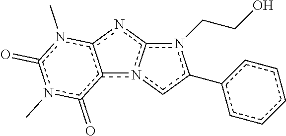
c12n3c(nc1n(C)c(=O)n(C)c2=O)n(CCO)c(-c1ccccc1)c3
